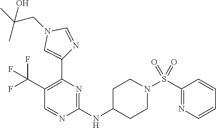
C1(C(F)(F)F)=C(C2=CN(CC(C)(O)C)C=N2)N=C(NC2CCN(S(C3=NC=CC=C3)(=O)=O)CC2)N=C1
